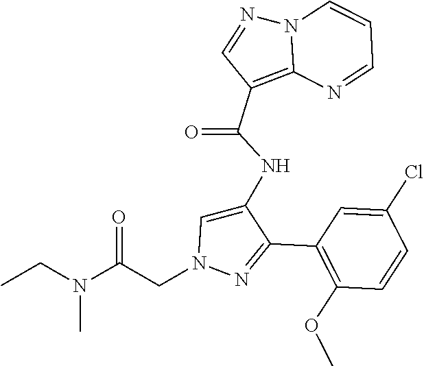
C1(C2=NN(CC(N(CC)C)=O)C=C2NC(C2=C3N(N=C2)C=CC=N3)=O)=C(OC)C=CC(Cl)=C1
